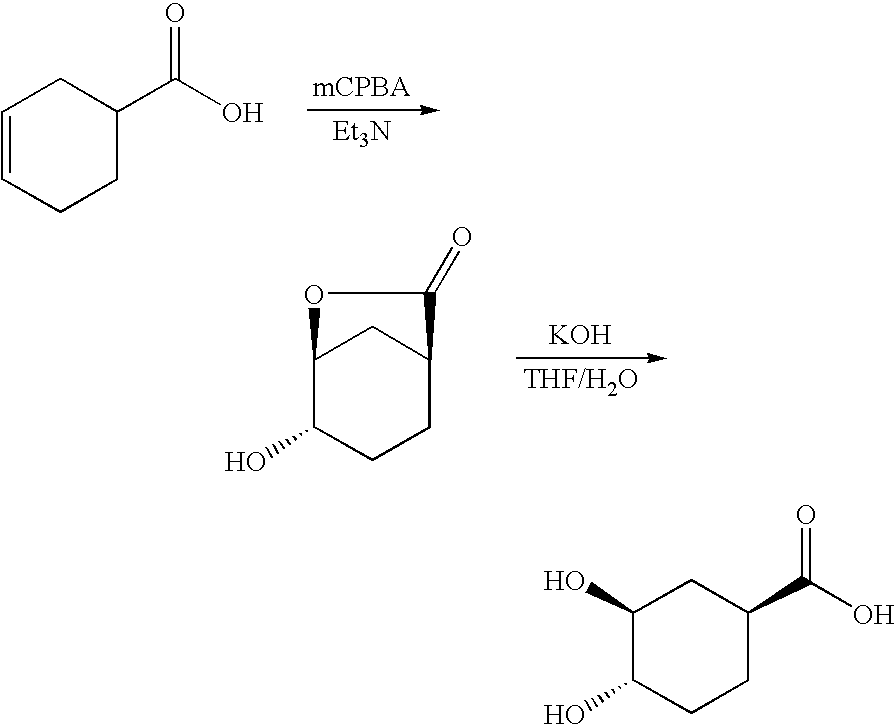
[THF/H2O].[KOH].C12C(O)CCC(C1)C(=O)O2.[Et3N].C1=CCCC(C(=O)O)C1.C1(O)C(O)CCC(C(=O)O)C1
